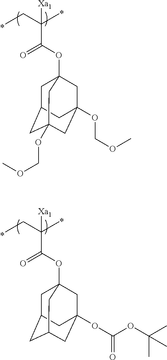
CCC(C)([Xa1])C(OC12CC3CC(OCOC)(CC(OCOC)(C1)C3)C2)=O.CCC(C)([Xa1])C(OC12CC3CC(CC(OC(OC(C)(C)C)=O)(C1)C3)C2)=O
